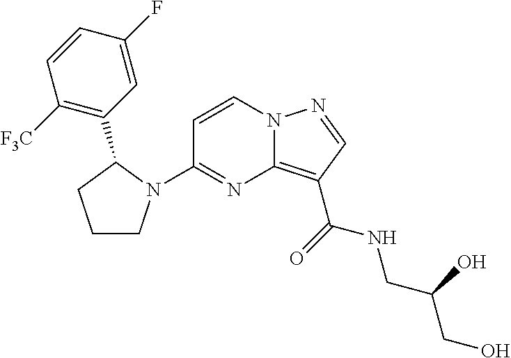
C1=CN2C(=C(C(NCC(CO)O)=O)C=N2)N=C1N1CCCC1C1=C([F3C])C=CC(F)=C1
